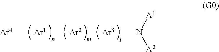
[Ar4][Ar1][Ar2][Ar3]N([A2])[A1]
